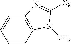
C1=CC2=C(C=C1)N=C([X9])N2C
